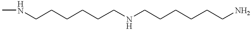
CNCCCCCCNCCCCCCN
